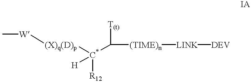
C[W][(X)q(D)p][C*]([R12])([H])C([T(t)])[(TIME)n][LINK][DEV]
